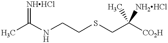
N(CCSCC([CO2H])([NH2HCl])C)C(C)=[NHHCl]
